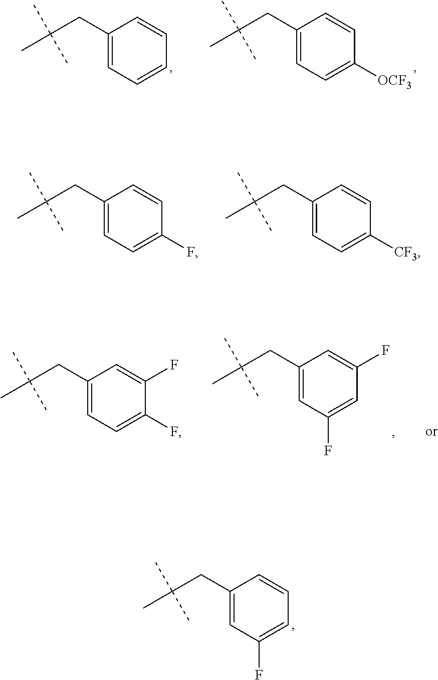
C1(CC(C)(C)C)=CC=CC=C1.C1(CC(C)(C)C)=CC=C([OCF3])C=C1.C1(CC(C)(C)C)=CC=C(F)C=C1.C1(CC(C)(C)C)=CC=C([CF3])C=C1.C1(CC(C)(C)C)=CC(F)=CC(F)=C1.C1(CC(C)(C)C)=CC=C(F)C(F)=C1.C1(CC(C)(C)C)=CC(F)=CC=C1
